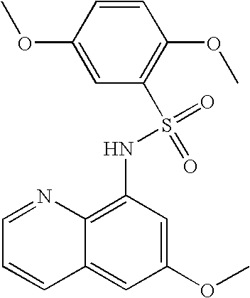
C1=NC2=C(NS(=O)(=O)C3=C(OC)C=CC(OC)=C3)C=C(OC)C=C2C=C1
